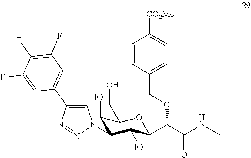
C1(O)C(CO)OC(C(C(NC)=O)OCC2=CC=C([CO2Me])C=C2)C(O)C1N1C=C(C2=CC(F)=C(F)C(F)=C2)N=N1
